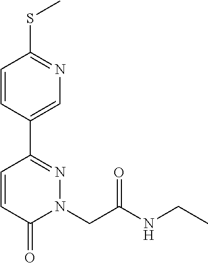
C1=CC(C2=NN(CC(NCC)=O)C(=O)C=C2)=CN=C1SC
